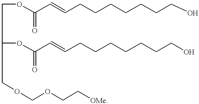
O(C(C=CCCCCCCCO)=O)CC(OC(C=CCCCCCCCO)=O)COCOCC[OMe]
